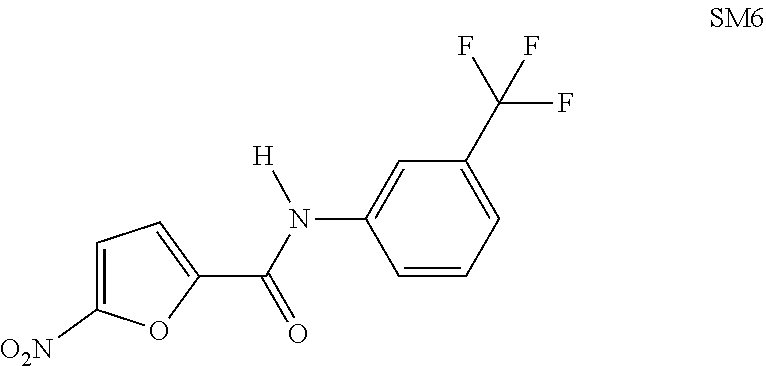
C1=C([O2N])OC(C(N([H])C2=CC(C(F)(F)F)=CC=C2)=O)=C1
